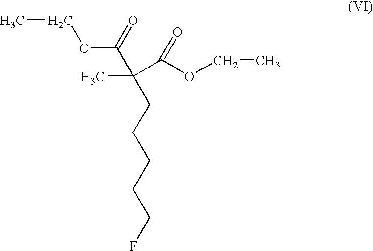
O(C(=O)C(C(OCC)=O)(C)CCCCCF)CC
